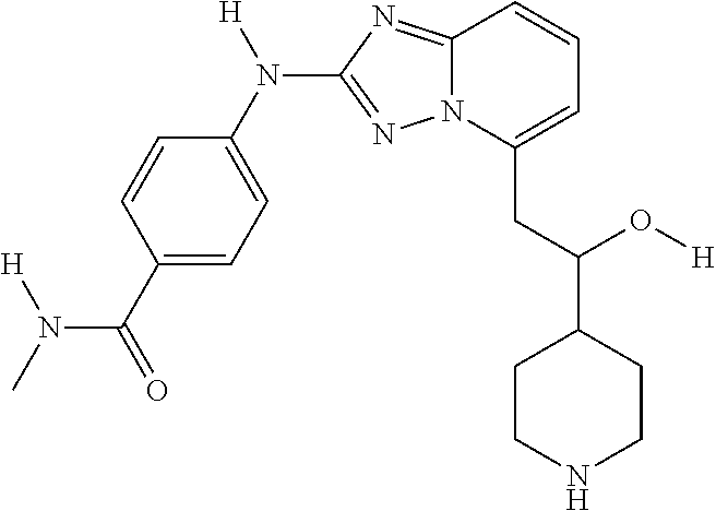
C1=CC(C(=O)N(C)[H])=CC=C1N([H])C1=NN2C(=N1)C=CC=C2CC(C1CCNCC1)O[H]
